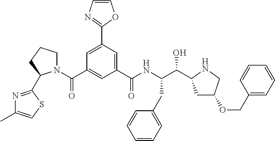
C1=C(C2=NC=CO2)C=C(C(NC(C(C2CC(OCC3=CC=CC=C3)CN2)O)CC2=CC=CC=C2)=O)C=C1C(=O)N1CCCC1C1=NC(C)=CS1
